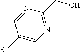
C1(Br)=CN=C(CO)N=C1
